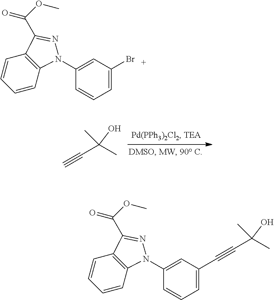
C1(N2C3=C(C=CC=C3)C(C(OC)=O)=N2)=CC(C#CC(C)(C)O)=CC=C1.C1(N2C3=C(C=CC=C3)C(C(OC)=O)=N2)=CC(Br)=CC=C1.C(#C)C(C)(C)O
